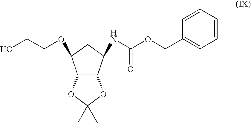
OCCOC1C2C(OC(C)(C)O2)C(NC(OCC2=CC=CC=C2)=O)C1
